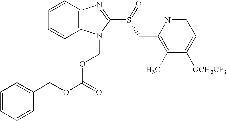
C12=C(N(COC(OCC3=CC=CC=C3)=O)C(S(=O)CC3=C(C)C([OCH2CF3])=CC=N3)=N1)C=CC=C2
